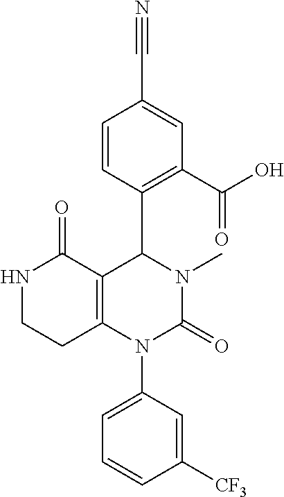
N1CCC2=C(C1=O)C(C1=C(C(O)=O)C=C(C#N)C=C1)N(C)C(=O)N2C1=CC=CC([CF3])=C1
